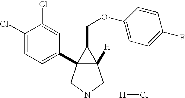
C12([H])C(C3=CC=C(Cl)C(Cl)=C3)(CNC1)C2COC1=CC=C(F)C=C1.[H]Cl
